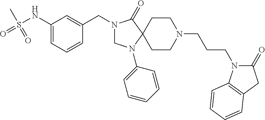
N1(CC2=CC(NS(=O)(C)=O)=CC=C2)CN(C2=CC=CC=C2)C2(C1=O)CCN(CCCN1C(=O)CC3=C1C=CC=C3)CC2
